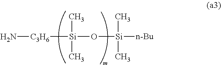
[Si](C)(C)(O[Si](C)(C)[n-Bu])[C3H6]N
